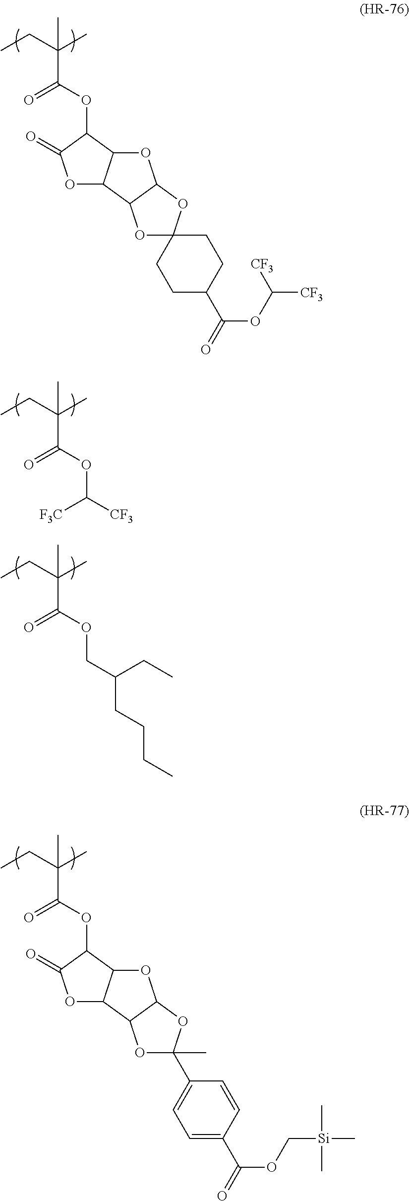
CCC(C)(C)C(OC1C(=O)OC2C1OC1C2OC2(O1)CCC(C(=O)OC([CF3])[CF3])CC2)=O.CCC(C)(C)C(OC([CF3])[F3C])=O.CCC(C)(C)C(OCC(CC)CCCC)=O.CCC(C)(C)C(OC1C(=O)OC2C1OC1C2OC(C)(C2=CC=C(C(OC[Si](C)(C)C)=O)C=C2)O1)=O
